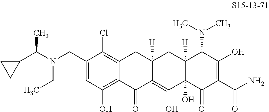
C(C1=CC(O)=C2C(=C1Cl)CC1([H])C(=C(O)C3(O)C([H])(C1)C(N(C)C)C(O)=C(C(N)=O)C3=O)C2=O)N(C(C1CC1)C)CC
